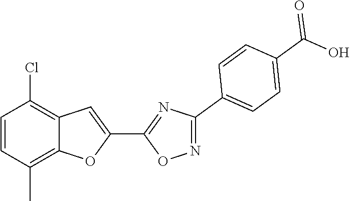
C1=CC(C)=C2C(=C1Cl)C=C(C1=NC(C3=CC=C(C(O)=O)C=C3)=NO1)O2
